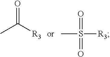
O=C([R3])C.CS(=O)(=O)[R3]
